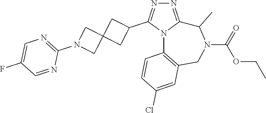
N1=C2N(C(C3CC4(C3)CN(C3=NC=C(F)C=N3)C4)=N1)C1=C(CN(C(=O)OCC)C2C)C=C(Cl)C=C1
